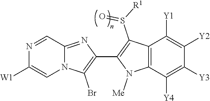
N12C(=NC(C3=C(S([R1])=O)C4=C(N3[Me])C([Y4])=C([Y3])C([Y2])=C4[Y1])=C1Br)C=NC([W1])=C2
